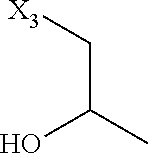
OC(C)C[X3]
